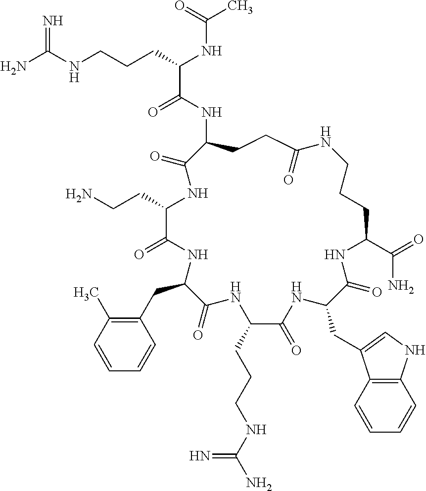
NC(NCCCC(NC(C)=O)C(=O)NC1CCC(=O)NCCCC(C(=O)N)NC(=O)C(CC2=CNC3=C2C=CC=C3)NC(=O)C(CCCNC(N)=N)NC(=O)C(CC2=C(C)C=CC=C2)NC(=O)C(CCN)NC1=O)=N
